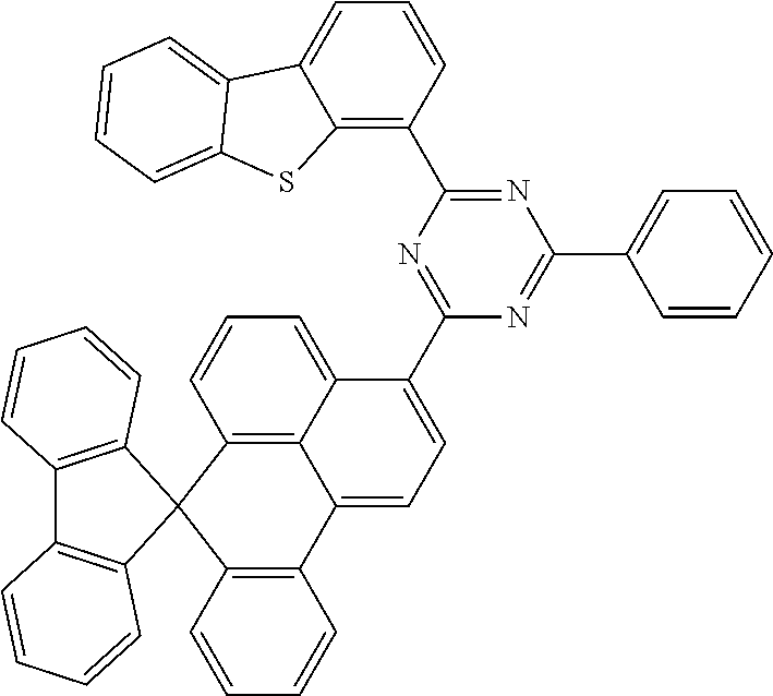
C12=C(C=CC=C1)C1(C3=C2C=CC=C3)C2=C(C3=CC=C(C4=NC(C5=C6C(=CC=C5)C5=CC=CC=C5S6)=NC(C5=CC=CC=C5)=N4)C4=CC=CC1=C34)C=CC=C2
